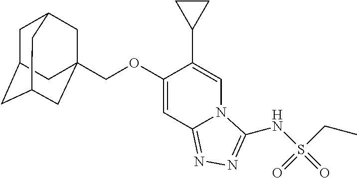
C1C2CC3CC(COC4=CC5=NN=C(NS(CC)(=O)=O)N5C=C4C4CC4)(CC1C3)C2
